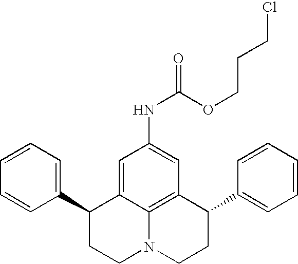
C1=CC=C(C2CCN3C4=C(C(C5=CC=CC=C5)CC3)C=C(NC(=O)OCCCCl)C=C24)C=C1
